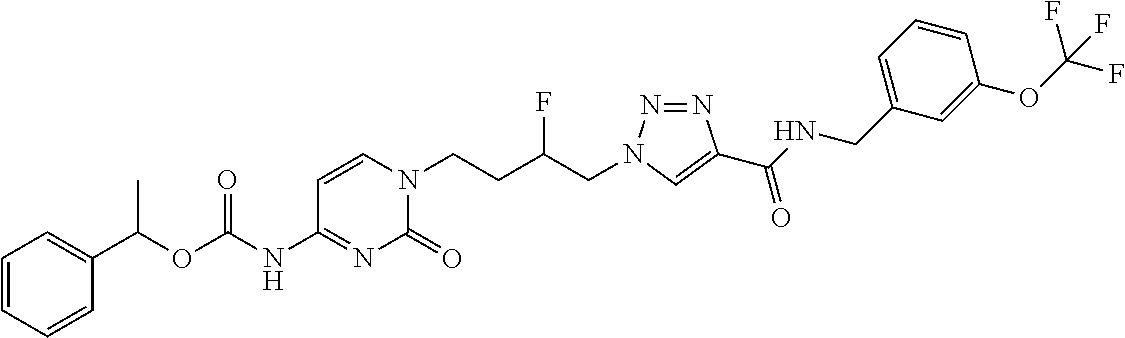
C1(NC(OC(C2=CC=CC=C2)C)=O)=NC(=O)N(CCC(CN2N=NC(C(NCC3=CC=CC(OC(F)(F)F)=C3)=O)=C2)F)C=C1
